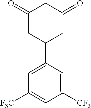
C1(=O)CC(C2=CC([F3C])=CC([CF3])=C2)CC(=O)C1
